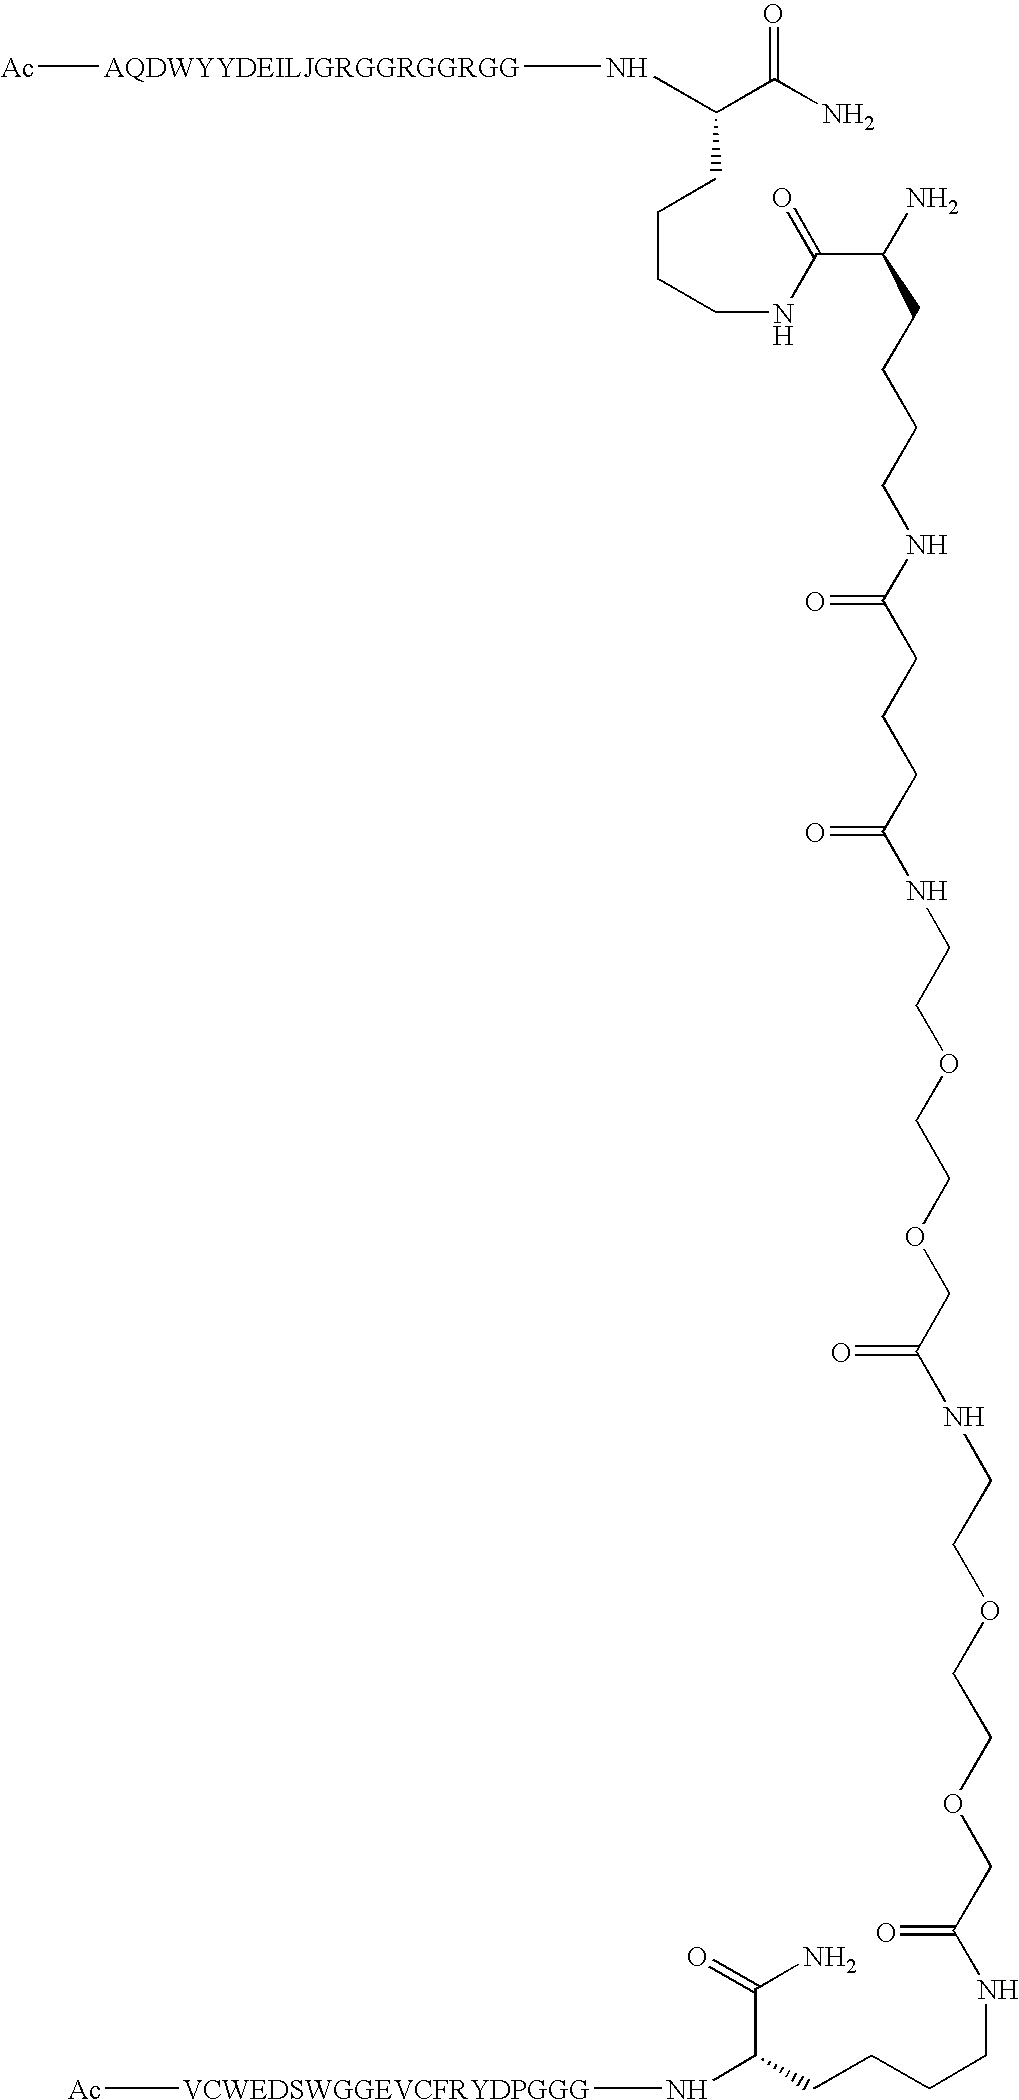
C(C(N)=O)(CCCCNC(C(N)CCCCNC(CCCC(=O)NCCOCCOCC(NCCOCCOCC(NCCCCC(N[VCWEDSWGGEVCFRYDPGGG][Ac])C(=O)N)=O)=O)=O)=O)N[AQDWYYDEILJGRGGRGGRGG][Ac]
